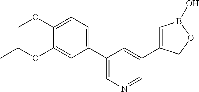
C1(C2=CN=CC(C3=CB(O)OC3)=C2)=CC=C(OC)C(OCC)=C1
